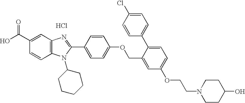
OC(C1=CC2=C(C=C1)N(C1CCCCC1)C(C1=CC=C(OCC3=CC(OCCN4CCC(O)CC4)=CC=C3C3=CC=C(Cl)C=C3)C=C1)=N2)=O.Cl
